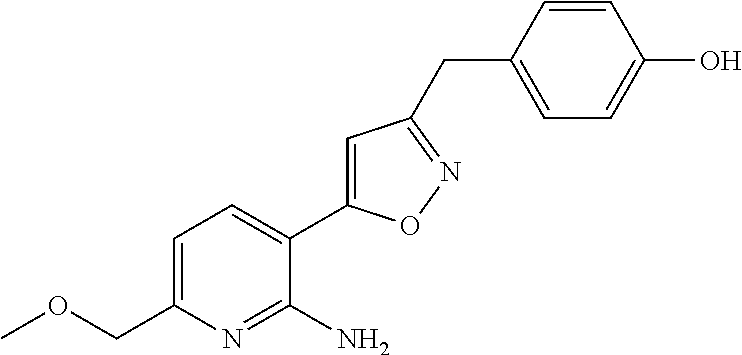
COCC1=CC=C(C2=CC(CC3=CC=C(O)C=C3)=NO2)C(N)=N1
